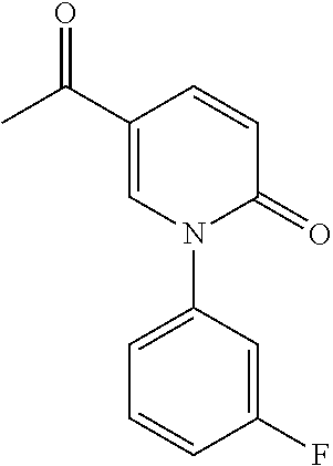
C1=CC(C(=O)C)=CN(C2=CC=CC(F)=C2)C1=O
